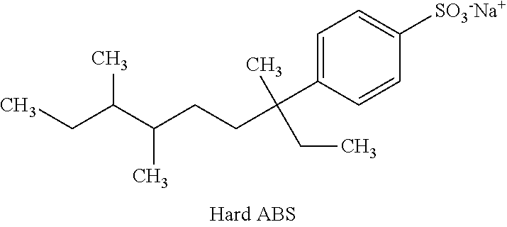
CCC(C(CCC(C1=CC=C([SO3-Na+])C=C1)(C)CC)C)C
